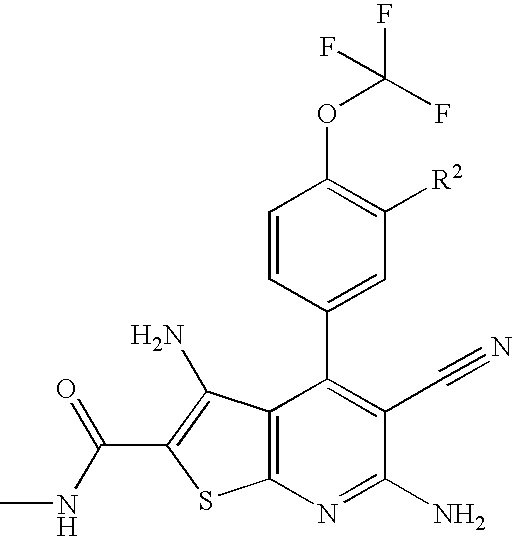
C1=CC(C2=C(C#N)C(N)=NC3=C2C(N)=C(C(NC)=O)S3)=CC([R2])=C1OC(F)(F)F
